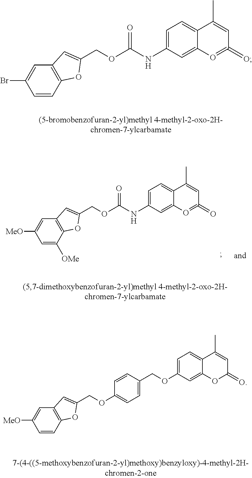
C1=C(OCC2=CC=C(OCC3=CC4=C(C=CC([MeO])=C4)O3)C=C2)C=C2C(=C1)C(C)=CC(=O)O2.C1=C(NC(OCC2=CC3=C(C([OMe])=CC([MeO])=C3)O2)=O)C=C2C(=C1)C(C)=CC(=O)=O2.C1=C(NC(OCC2=CC3=C(C=CC(Br)=C3)O2)=O)C=C2C(=C1)C(C)=CC(=O)=O2
